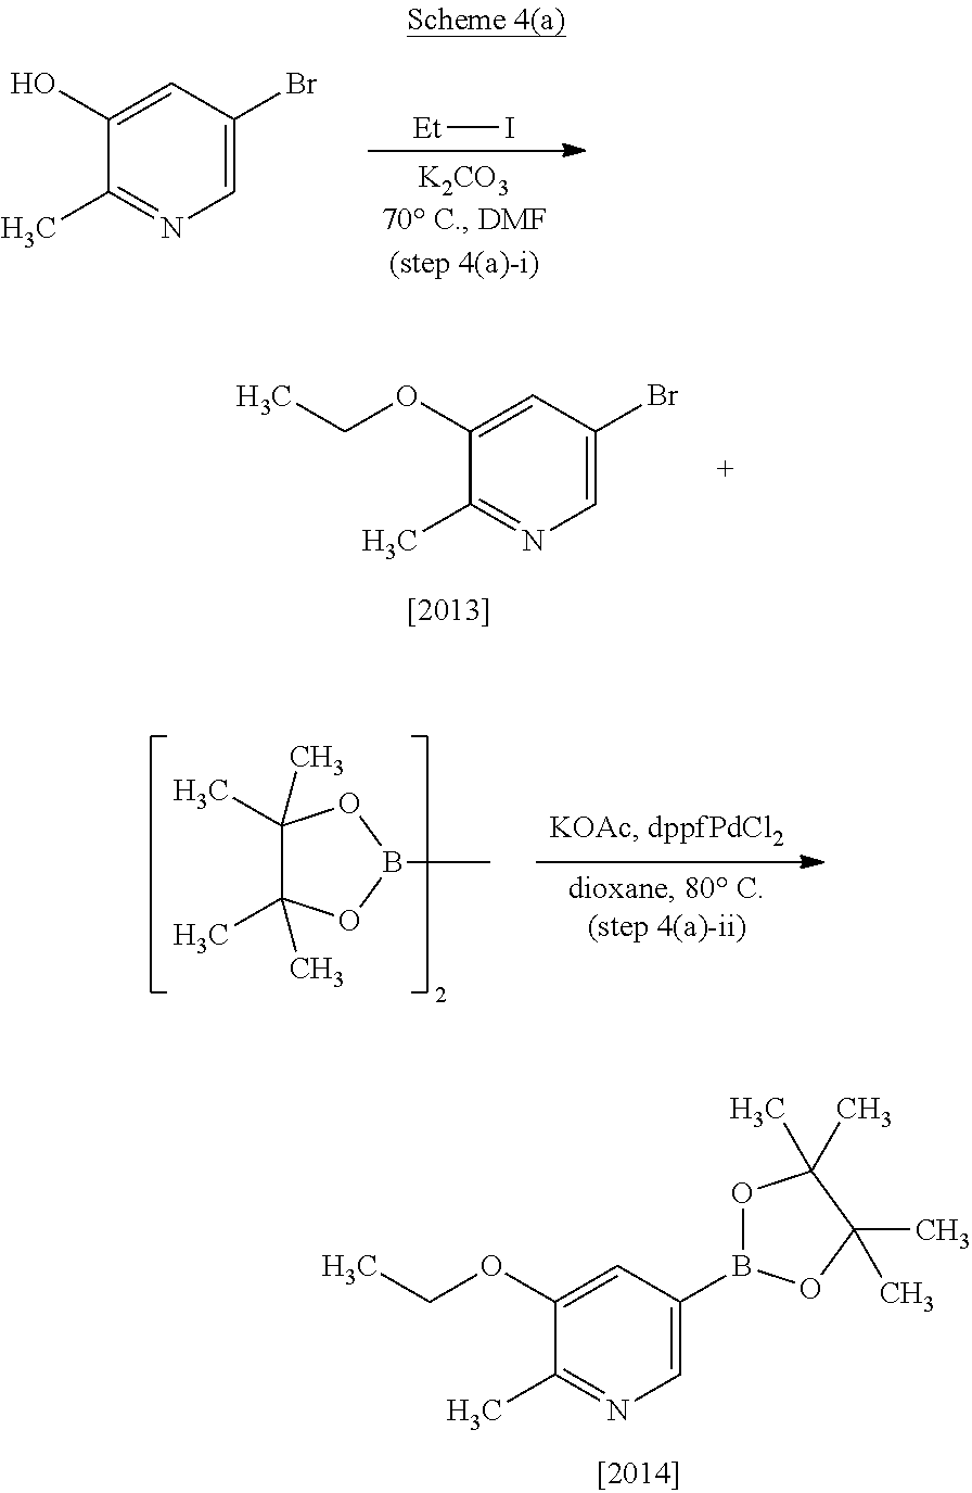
C1=C(O)C(C)=NC=C1Br.[Et]I.C1=C(OCC)C(C)=NC=C1Br.C1(C)(C)C(C)(C)OB(C)O1.C1=C(OCC)C(C)=NC=C1B1OC(C)(C)C(C)(C)O1
